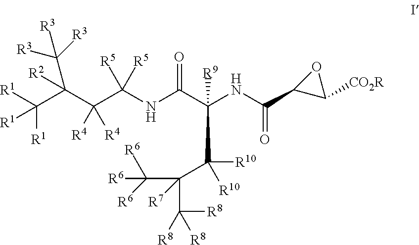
[R1]C(C(C(C(NC(C(NC(C1OC1[CO2R])=O)([R9])C([R10])([R10])C(C([R8])([R8])[R8])(C([R6])([R6])[R6])[R7])=O)([R5])[R5])([R4])[R4])([R2])C([R3])([R3])[R3])([R1])[R1]
